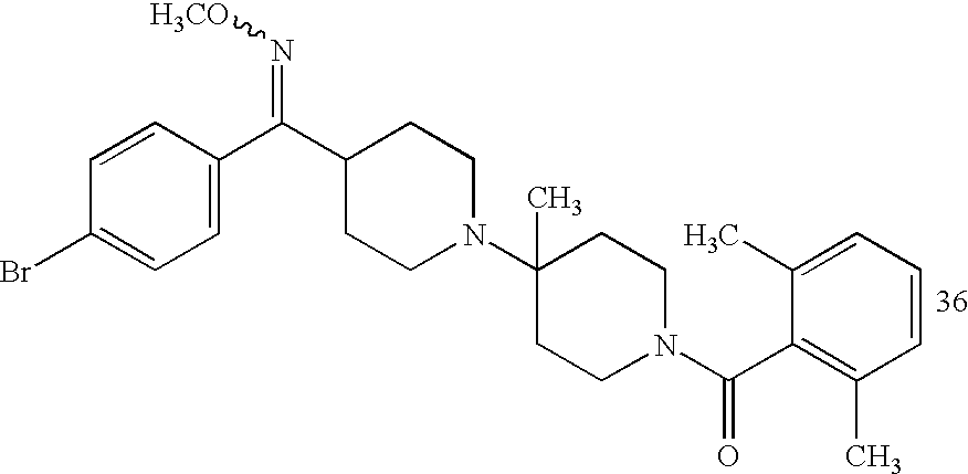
C1=CC(Br)=CC=C1C(C1CCN(C2(C)CCN(C(C3=C(C)C=CC=C3C)=O)CC2)CC1)=N[H3CO]
